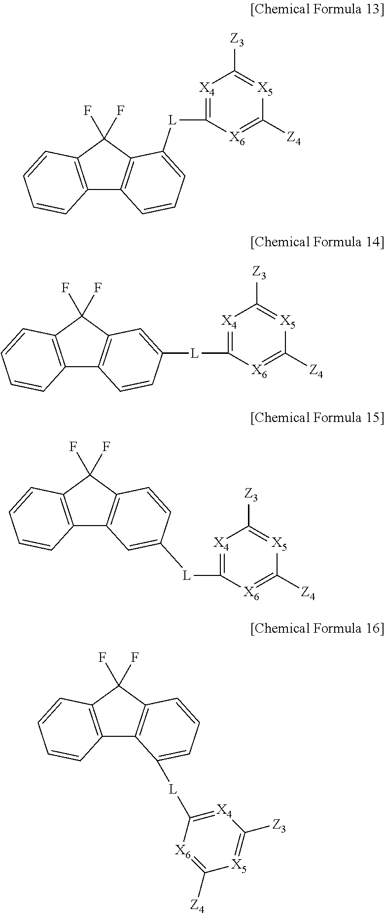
[L]C1=[X4]C([Z3])=[X5]C([Z4])=[X6]1.C12=C(C(F)(F)C3=C1C=C(C)C=C3)C=CC=C2.C12=C(C(F)(F)C3=C1C([L]C1=[X4]C([Z3])=[X5]C([Z4])=[X6]1)=CC=C3)C=CC=C2.C12=C(C(F)(F)C3=C1C=CC=C3[L]C1=[X4]C([Z3])=[X5]C([Z4])=[X6]1)C=CC=C2.C12=C(C(F)(F)C3=C1C=CC([L]C1=[X4]C([Z3])=[X5]C([Z4])=[X6]1)=C3)C=CC=C2
